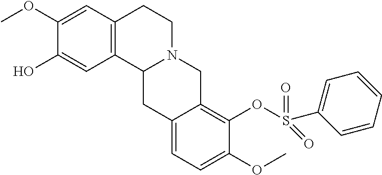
C12=C(C=C(OC)C(O)=C1)CCN1C2CC2=CC=C(OC)C(OS(C3=CC=CC=C3)(=O)=O)=C2C1
